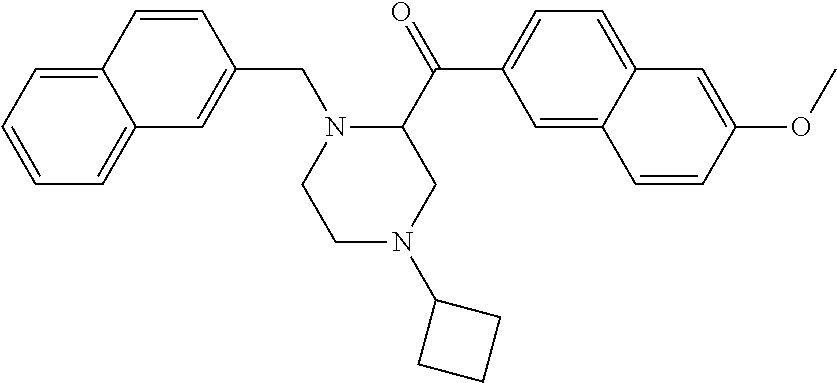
C1=CC=C2C(=C1)C=C(CN1CCN(C3CCC3)CC1C(=O)C1=CC=C3C(=C1)C=CC(OC)=C3)C=C2
